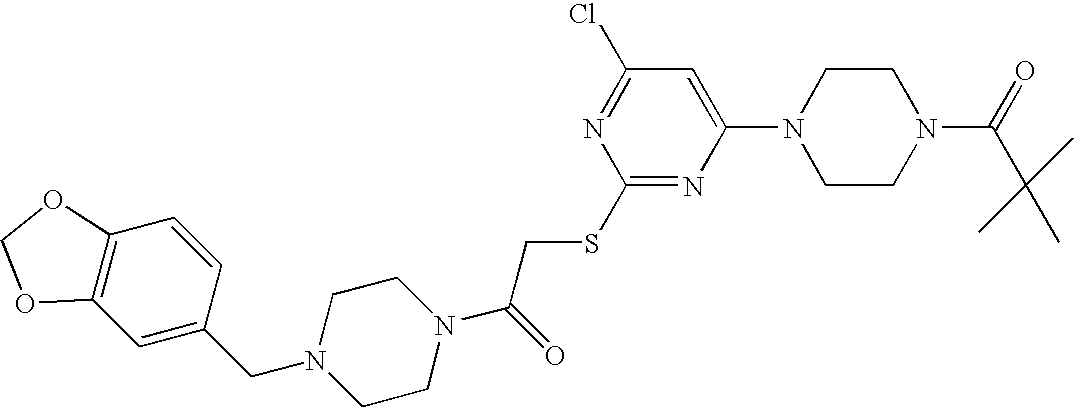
C12=C(C=C(CN3CCN(C(=O)CSC4=NC(N5CCN(C(=O)C(C)(C)C)CC5)=CC(Cl)=N4)CC3)C=C1)OCO2
